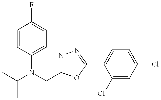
N1=C(CN(C2=CC=C(F)C=C2)C(C)C)OC(C2=CC=C(Cl)C=C2Cl)=N1
